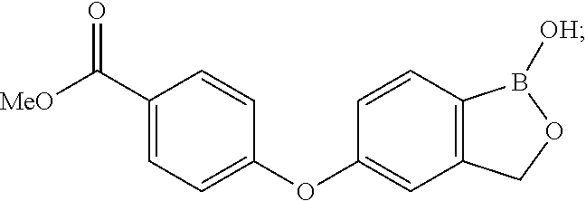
C1=CC2=C(C=C1OC1=CC=C(C([MeO])=O)C=C1)COB2[OH]
